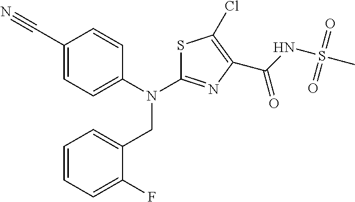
C1(C#N)=CC=C(N(C2=NC(C(NS(C)(=O)=O)=O)=C(Cl)S2)CC2=CC=CC=C2F)C=C1
